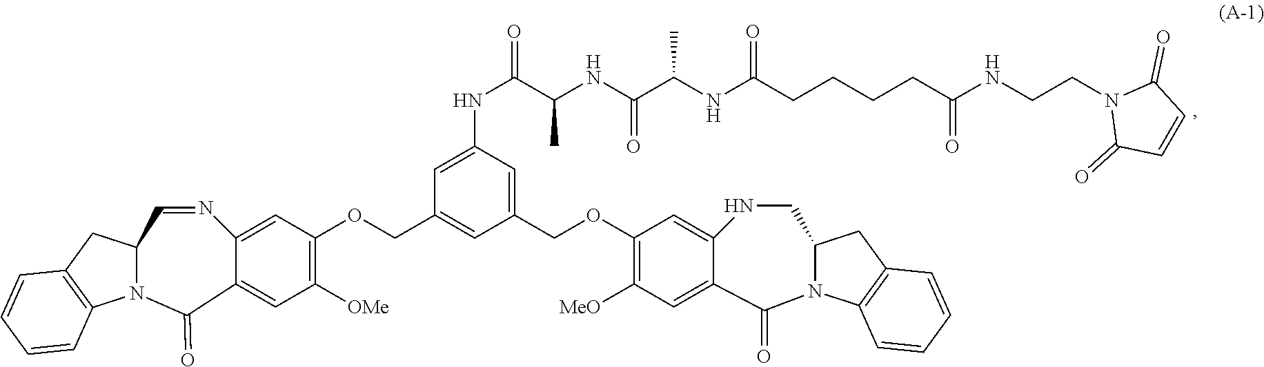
N12C(CC3=C1C=CC=C3)C=NC1=CC(OCC3=CC(COC4=C([MeO])C=C5C(=C4)NCC4N(C6=C(C4)C=CC=C6)C5=O)=CC(NC(=O)C(NC(C(NC(CCCCC(NCCN4C(=O)C=CC4=O)=O)=O)C)=O)C)=C3)=C([OMe])C=C1C2=O
